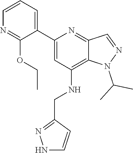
C12=C(NCC3=NNC=C3)C=C(C3=CC=CN=C3OCC)N=C1C=NN2C(C)C
